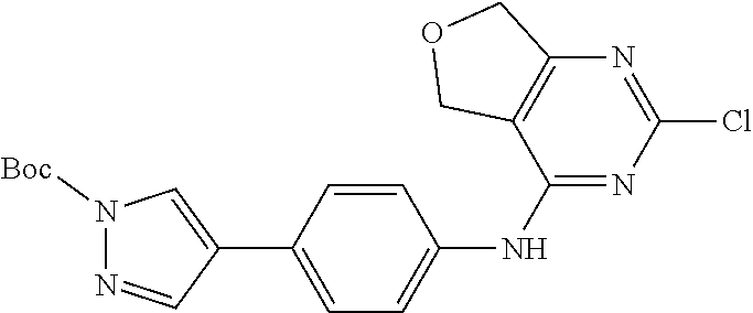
N1=CC(C2=CC=C(NC3=NC(Cl)=NC4=C3COC4)C=C2)=CN1[Boc]
